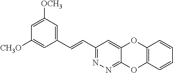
C(=CC1=NN=C2C(=C1)OC1=C(O2)C=CC=C1)C1=CC([OCH3])=CC([CH3O])=C1
